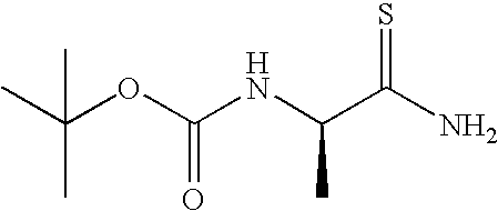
O(C(NC(C(N)=S)C)=O)C(C)(C)C
